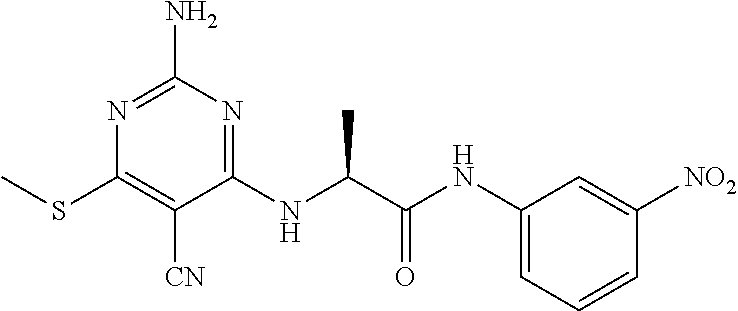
N1=C(N)N=C(NC(C(NC2=CC=CC([NO2])=C2)=O)C)C([CN])=C1SC
